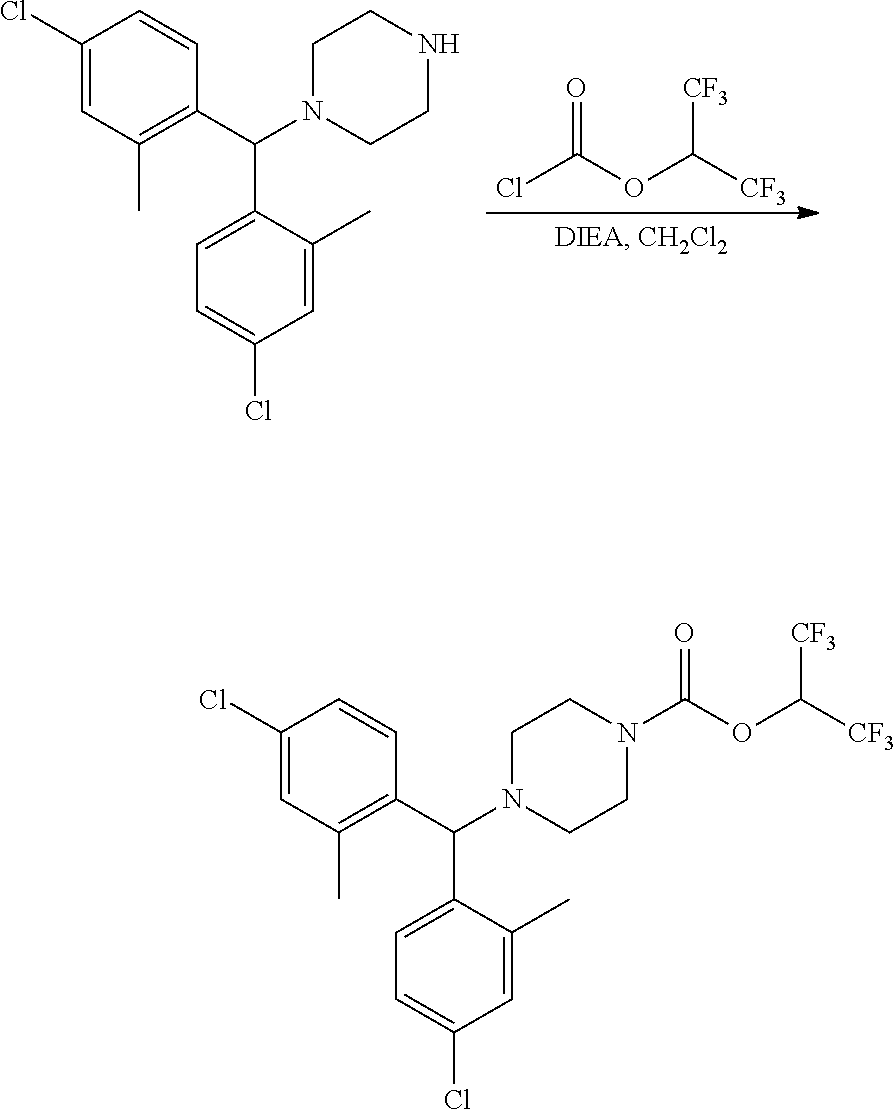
O=C(OC([CF3])[CF3])Cl.C1=C(C)C(C(C2=C(C)C=C(Cl)C=C2)N2CCNCC2)=CC=C1Cl.O=C(OC([CF3])[CF3])N1CCN(C(C2=CC=C(Cl)C=C2C)C2=C(C)C=C(Cl)C=C2)CC1
